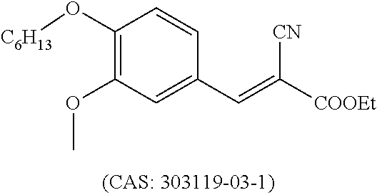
C1(O[C6H13])=C(OC)C=C(C=C([COOEt])[CN])C=C1
